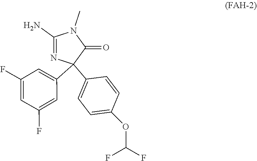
C1(C2(C3=CC=C(OC(F)F)C=C3)N=C(N)N(C)C2=O)=CC(F)=CC(F)=C1
